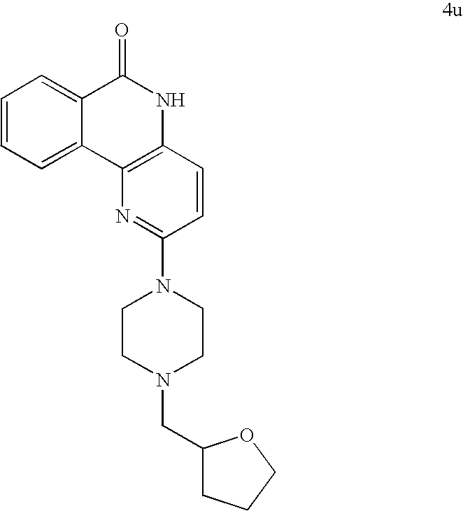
C1=C2C(=CC=C1)C(=O)NC1=C2N=C(N2CCN(CC3CCCO3)CC2)C=C1
